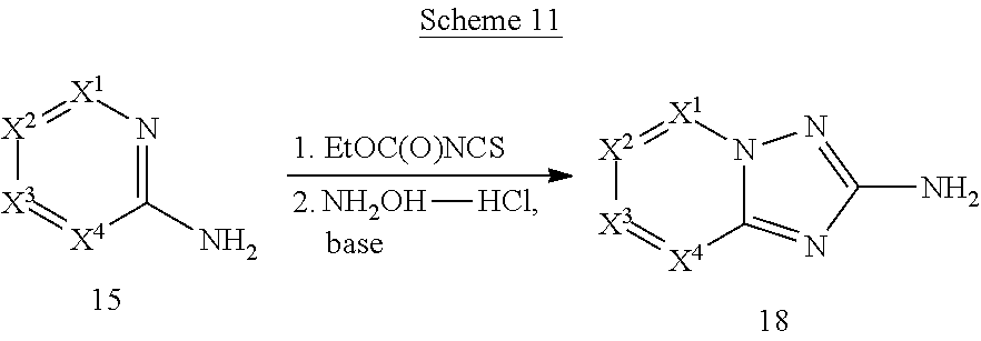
C1(N)=N[X1]=[X2][X3]=[X4]1.[NH2OH][HCl].C12=NC(N)=NN1[X1]=[X2][X3]=[X4]2
